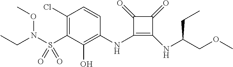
C1(Cl)=C(S(=O)(=O)N(OC)CC)C(O)=C(NC2=C(NC(COC)CC)C(=O)C2=O)C=C1
